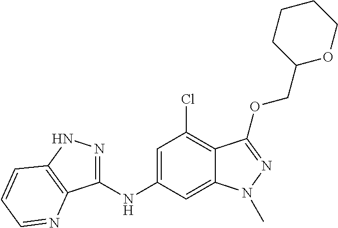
C1(NC2=CC(Cl)=C3C(=C2)N(C)N=C3OCC2OCCCC2)=NNC2=C1N=CC=C2
